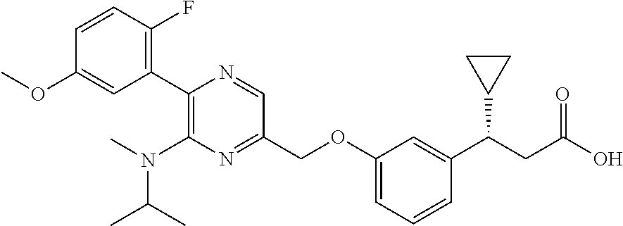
N1=CC(COC2=CC=CC(C(C3CC3)CC(=O)O)=C2)=NC(N(C)C(C)C)=C1C1=C(F)C=CC(OC)=C1
